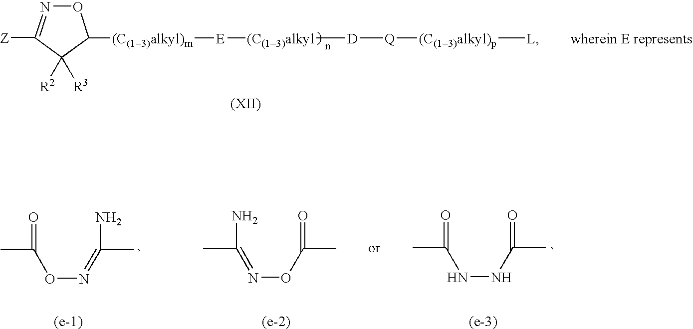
[(C(13)alkyl)m]([E][(C(13)alkyl][D][Q][(C(13)alkyl)p][L])C1ON=C([Z])C1([R2])[R3].O(N=C(N)C)C(C)=O.N(OC(=O)C)=C(C)N.N(NC(=O)C)C(C)=O
